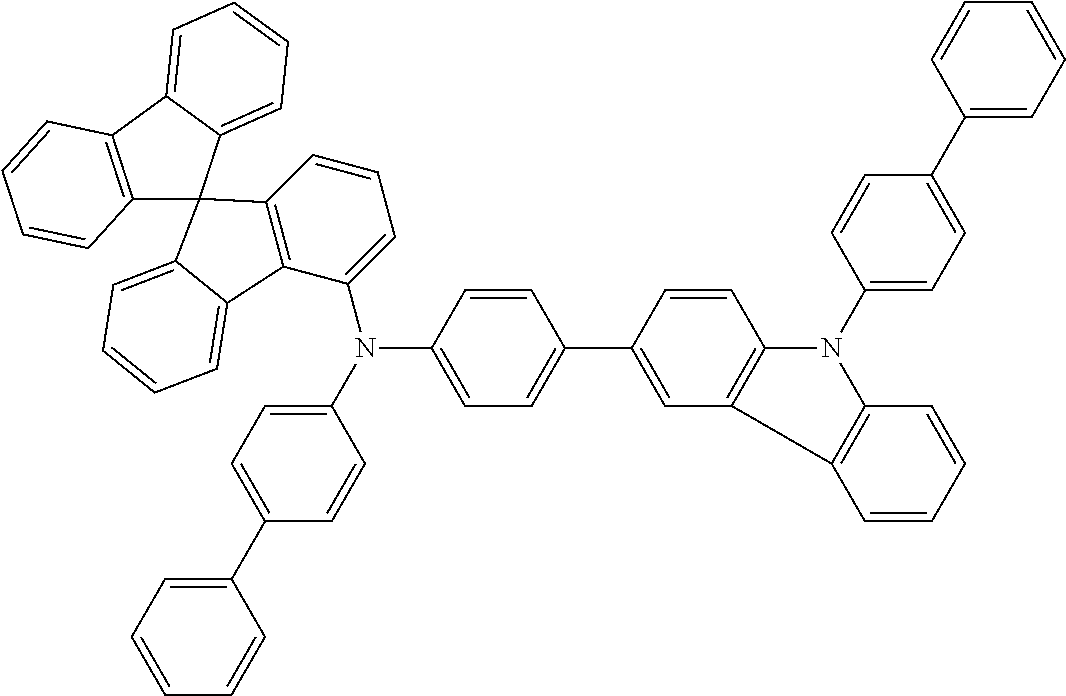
C12=C(C3=CC=CC=C3C13C1=C(C(N(C4=CC=C(C5=CC=CC=C5)C=C4)C4=CC=C(C5=CC6=C(C=C5)N(C5=CC=C(C7=CC=CC=C7)C=C5)C5=C6C=CC=C5)C=C4)=CC=C1)C1=CC=CC=C31)C=CC=C2
